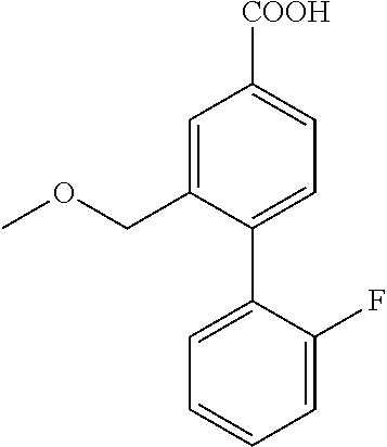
C1=C(COC)C(C2=CC=CC=C2F)=CC=C1[COOH]
